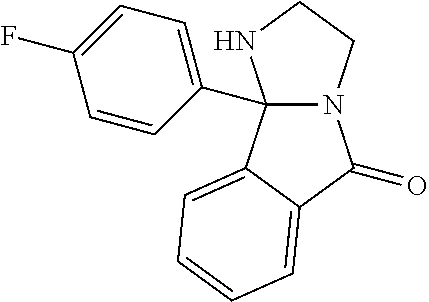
C12(C3=CC=C(F)C=C3)N(CCN1)C(=O)C1=CC=CC=C21
